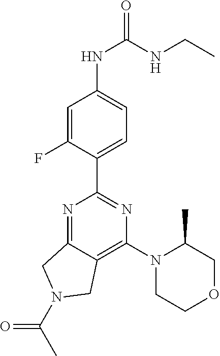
C1=C(F)C(C2=NC(N3CCOCC3C)=C3C(=N2)CN(C(C)=O)C3)=CC=C1NC(NCC)=O
